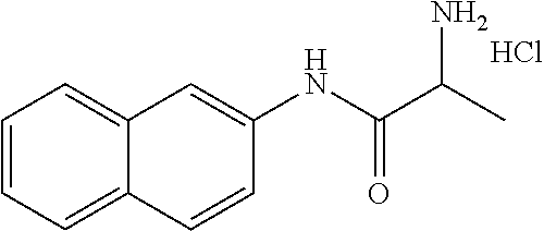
C1=CC=C2C(=C1)C=C(NC(C(C)N)=O)C=C2.Cl
